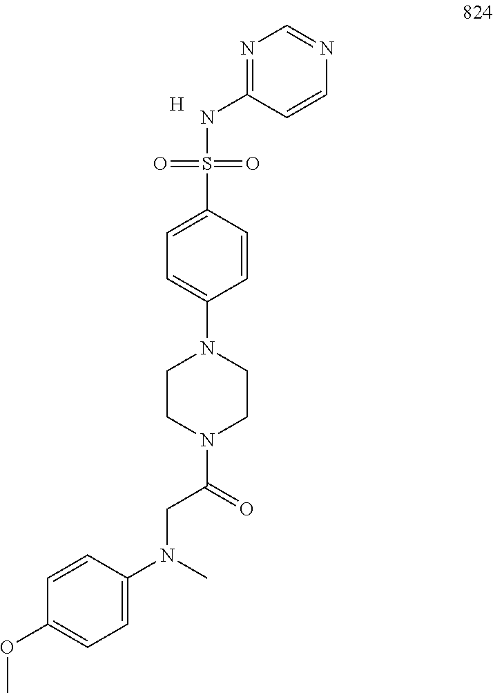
[H].N1=C(NS(=O)(=O)C2=CC=C(N3CCN(C(CN(C4=CC=C(OC)C=C4)C)=O)CC3)C=C2)C=CN=C1
